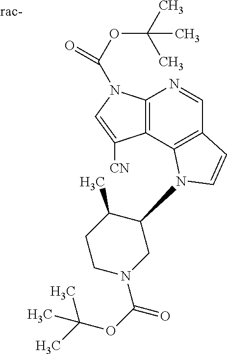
C12=C(C3=C(C=N1)C=CN3C1C(C)CCN(C(=O)OC(C)(C)C)C1)C([CN])=CN2C(OC(C)(C)C)=O
